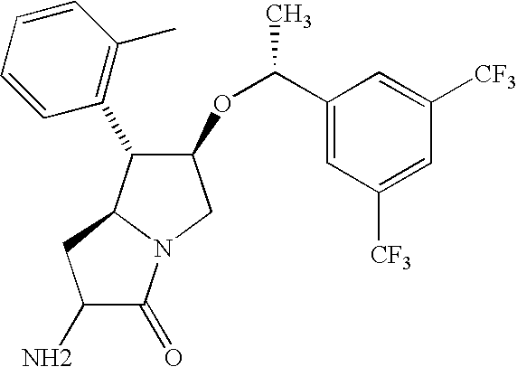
C1(N)C(=O)N2C(C1)C(C1=C(C)C=CC=C1)C(OC(C)C1=CC([CF3])=CC([CF3])=C1)C2
